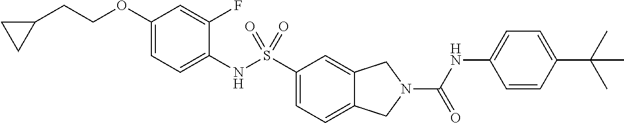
C1(OCCC2CC2)=CC=C(NS(C2=CC=C3C(=C2)CN(C(NC2=CC=C(C(C)(C)C)C=C2)=O)C3)(=O)=O)C(F)=C1
